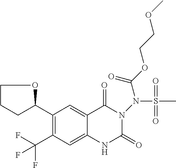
C1(C2OCCC2)=C(C(F)(F)F)C=C2C(=C1)C(=O)N(N(S(C)(=O)=O)C(OCCOC)=O)C(=O)N2
